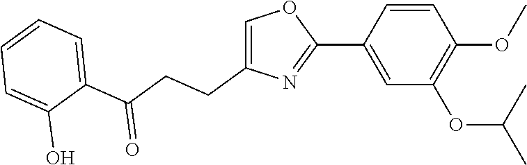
C1(C2=CC(OC(C)C)=C(OC)C=C2)=NC(CCC(C2=CC=CC=C2O)=O)=CO1
